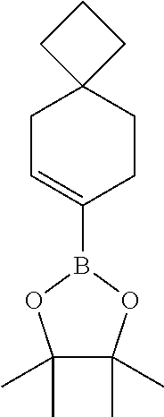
C1C=C(B2OC(C)(C)C(C)(C)O2)CCC12CCC2
